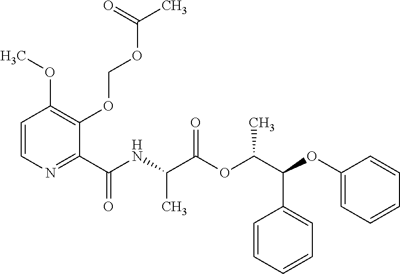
C1=CN=C(C(NC(C(OC(C(OC2=CC=CC=C2)C2=CC=CC=C2)C)=O)C)=O)C(OCOC(C)=O)=C1OC
